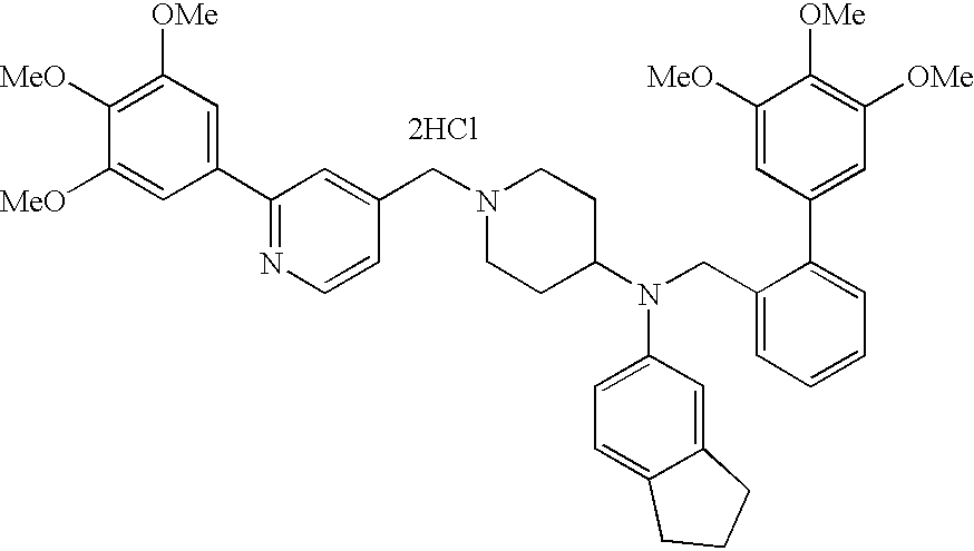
[2HCl].C1(C2=NC=CC(CN3CCC(N(C4=CC=C5C(=C4)CCC5)CC4=CC=CC=C4C4=CC([OMe])=C([OMe])C([MeO])=C4)CC3)=C2)=CC([OMe])=C([MeO])C([MeO])=C1
